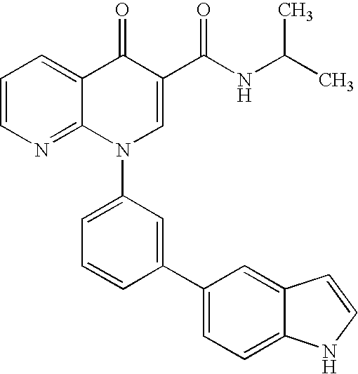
C1=CN=C2C(=C1)C(=O)C(C(NC(C)C)=O)=CN2C1=CC=CC(C2=CC=C3C(=C2)C=CN3)=C1
